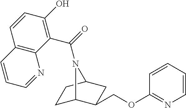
C1C2C(COC3=NC=CC=C3)CC(C1)N2C(=O)C1=C(O)C=CC2=C1N=CC=C2
